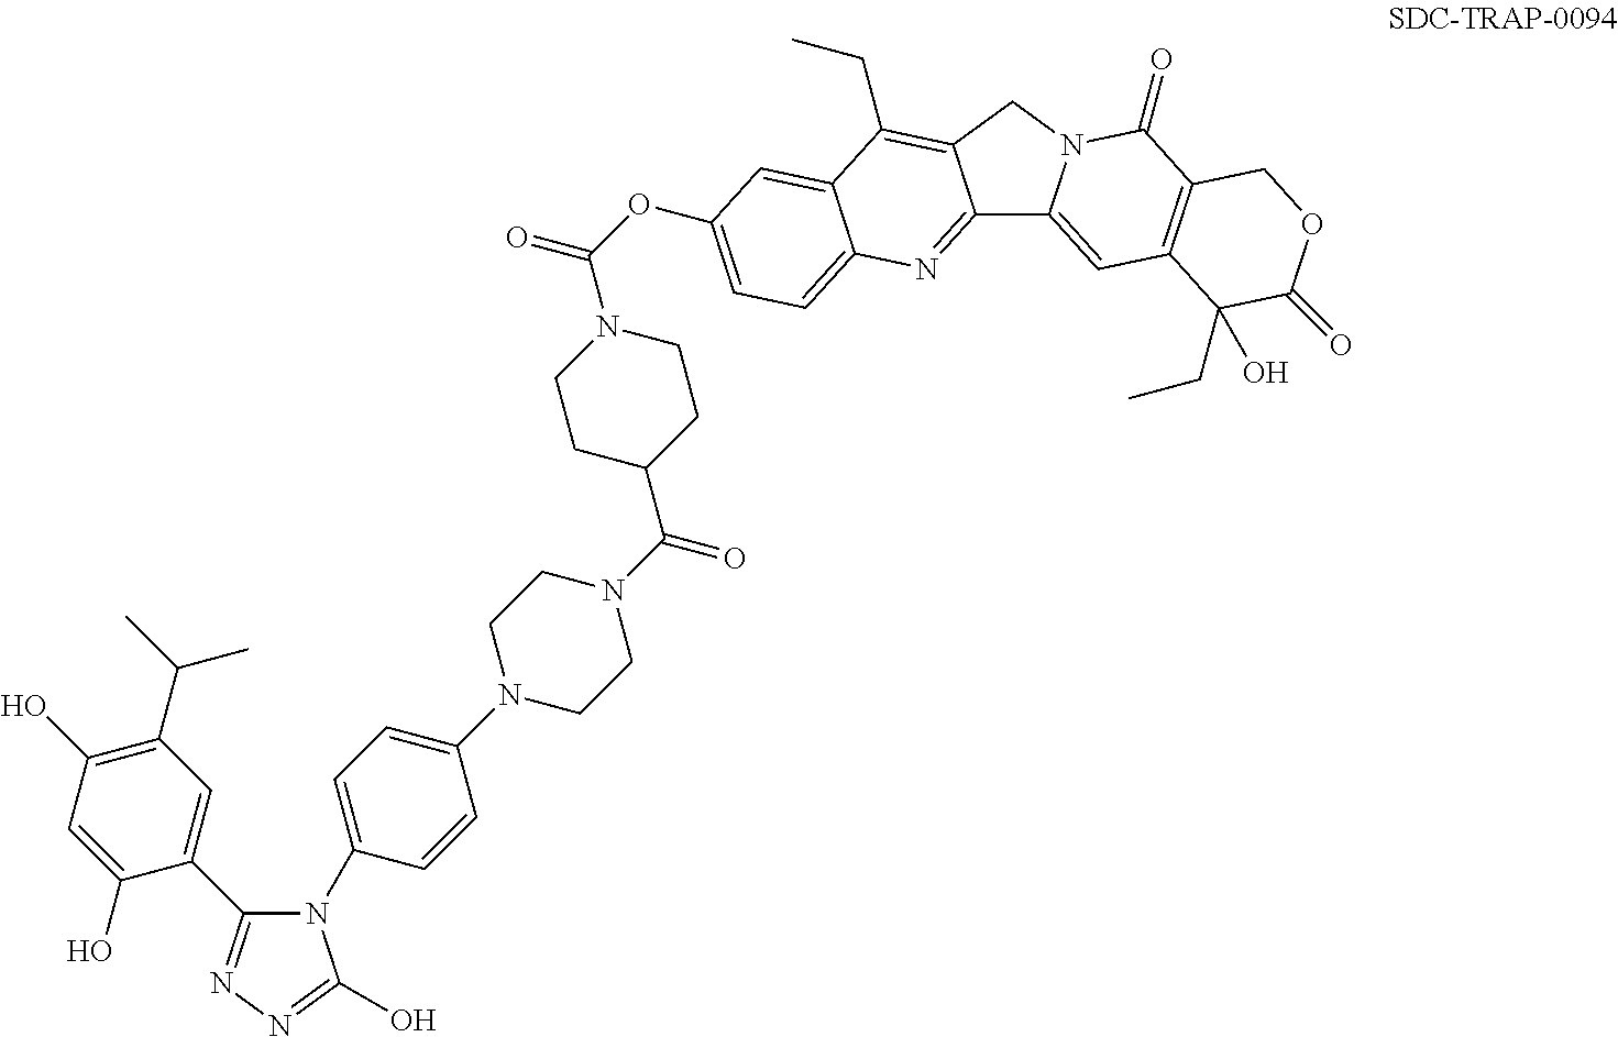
O=C(OC1=CC=C2C(=C1)C(CC)=C1C(=N2)C2=CC3=C(C(=O)N2C1)COC(=O)C3(CC)O)N1CCC(C(N2CCN(C3=CC=C(N4C(C5=CC(C(C)C)=C(O)C=C5O)=NN=C4O)C=C3)CC2)=O)CC1
